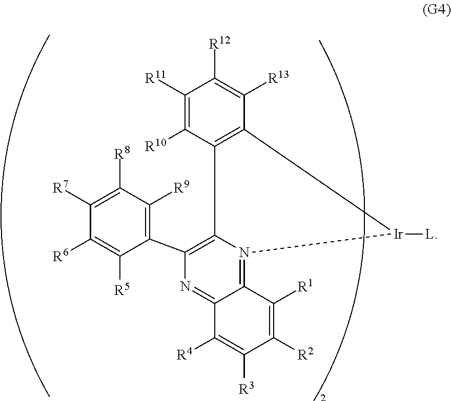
N1=C2C(=N3C(=C1C1=C([R9])C([R8])=C([R7])C([R6])=C1[R5])C1=C([Ir]3[L])C([R13])=C([R12])C([R11])=C1[R10])C([R1])=C([R2])C([R3])=C2[R4]
